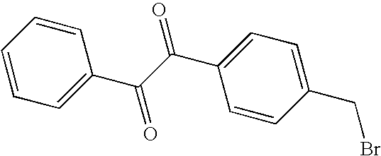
C1=CC=CC(C(C(C2=CC=C(CBr)C=C2)=O)=O)=C1
